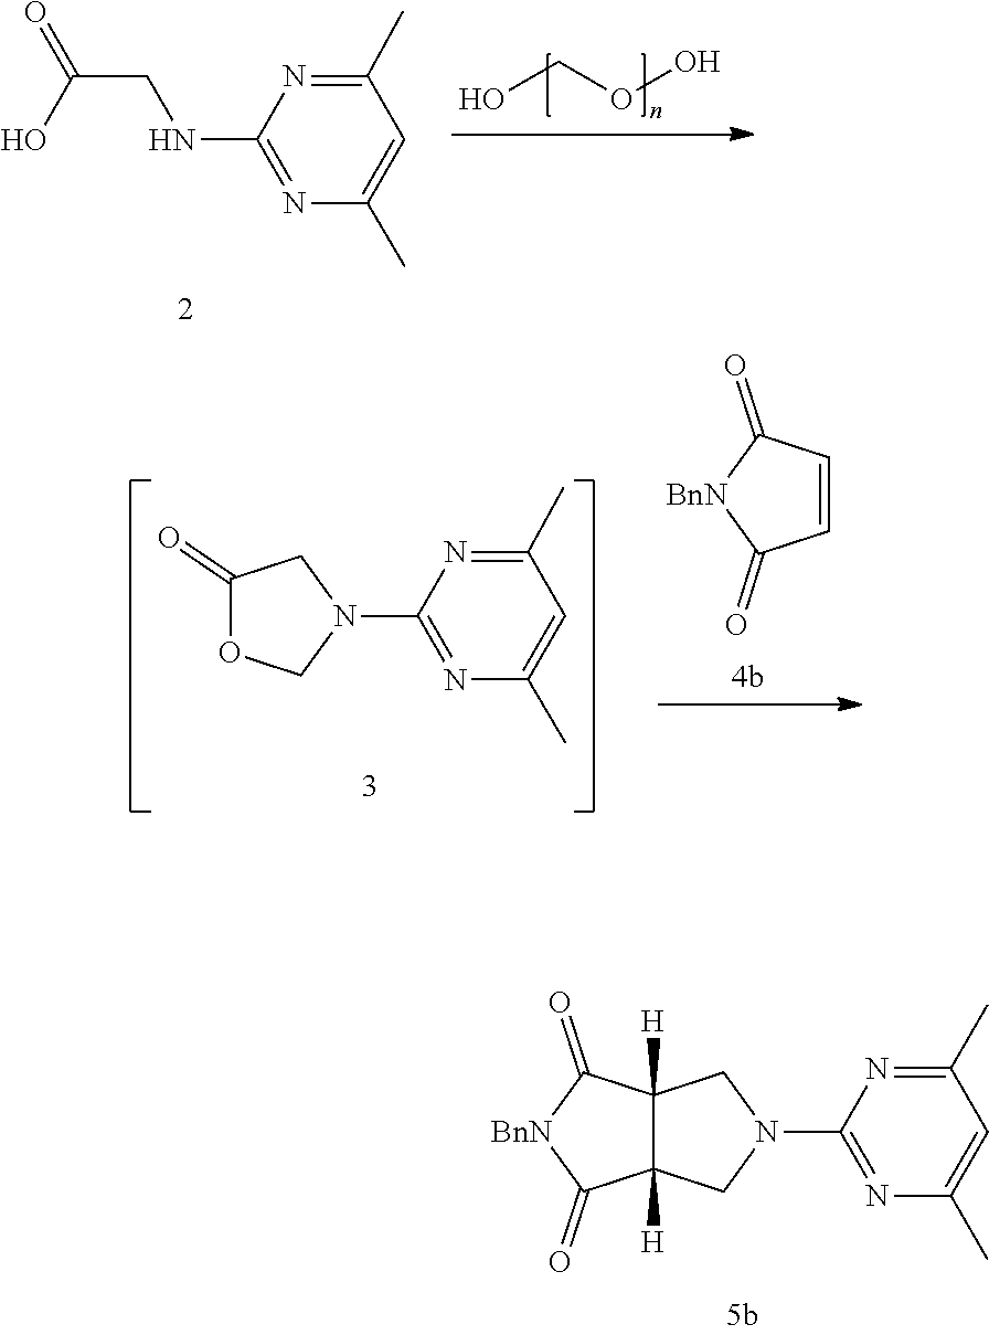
OCOO.C1(NCC(=O)O)=NC(C)=CC(C)=N1.C1(=O)CN(C2=NC(C)=CC(C)=N2)CO1.C1(=O)C=CC(=O)[BnN]1.C1(N2CC3([H])C([H])(C(=O)[BnN]C3=O)C2)=NC(C)=CC(C)=N1
